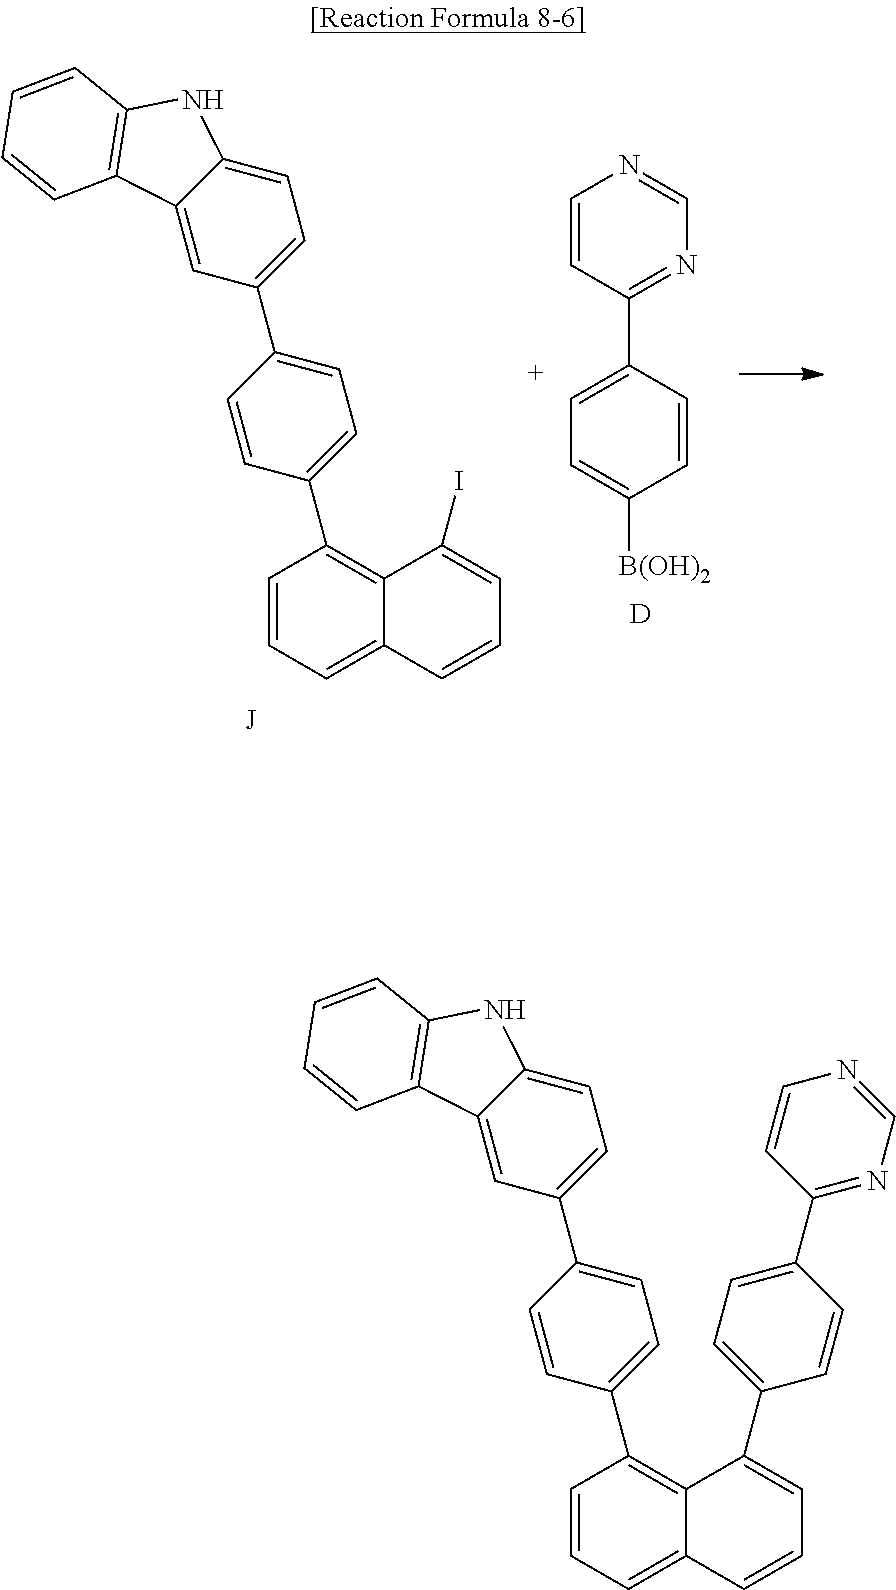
C1=CC=C2C(=C1C1=CC=C(C3=CC=C4C(=C3)C3=C(N4)C=CC=C3)C=C1)C(I)=CC=C2.C1=CC([B(OH)2])=CC=C1C1=NC=NC=C1.[D].C1=CC=C2C(=C1C1=CC=C(C3=CC=C4C(=C3)C3=C(N4)C=CC=C3)C=C1)C(C1=CC=C(C3=NC=NC=C3)C=C1)=CC=C2
